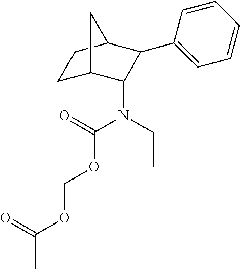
N(CC)(C(=O)OCOC(C)=O)C1C2CCC(C1C1=CC=CC=C1)C2
